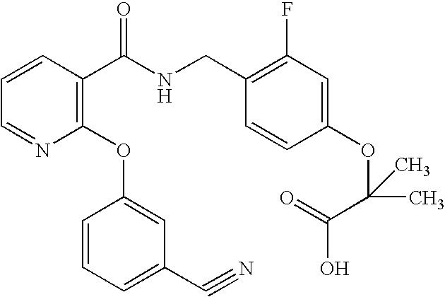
C1=CC(C(NCC2=C(F)C=C(OC(C(O)=O)(C)C)C=C2)=O)=C(OC2=CC(C#N)=CC=C2)N=C1
